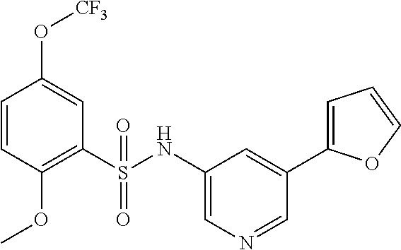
C1=CC(OC)=C(S(NC2=CN=CC(C3=CC=CO3)=C2)(=O)=O)C=C1O[CF3]
